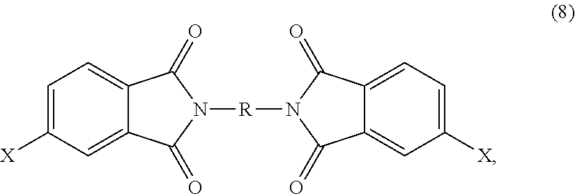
C12=CC=C([X])C=C1C(=O)N([R]N1C(=O)C3=CC([X])=CC=C3C1=O)C2=O
